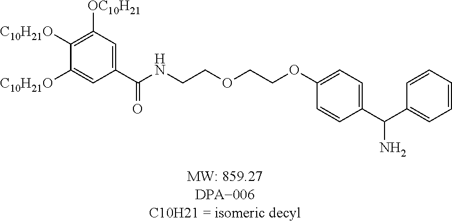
C1([C10H21O])=C([OC10H21])C=C(C(NCCOCCOC2=CC=C(C(C3=CC=CC=C3)N)C=C2)=O)C=C1[C10H21O]
